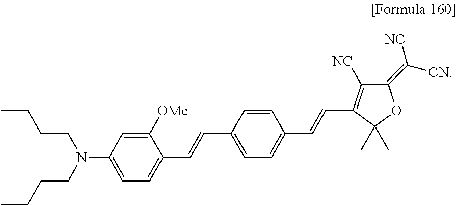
N(C1=CC=C(C=CC2=CC=C(C=CC3=C([NC])C(=C([CN])[NC])OC3(C)C)C=C2)C([OMe])=C1)(CCCC)CCCC
